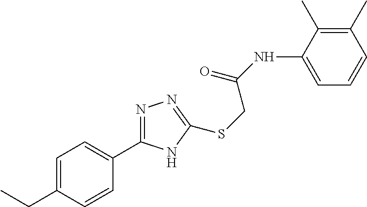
C1=C(NC(=O)CSC2=NN=C(C3=CC=C(CC)C=C3)N2)C(C)=C(C)C=C1
